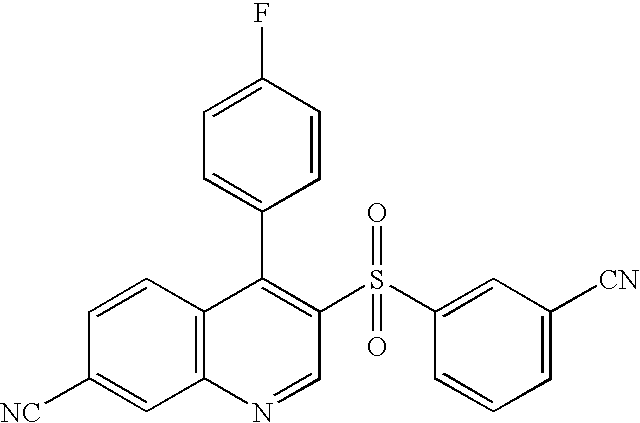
C12=C(C=CC([NC])=C1)C(C1=CC=C(F)C=C1)=C(S(C1=CC([CN])=CC=C1)(=O)=O)C=N2
